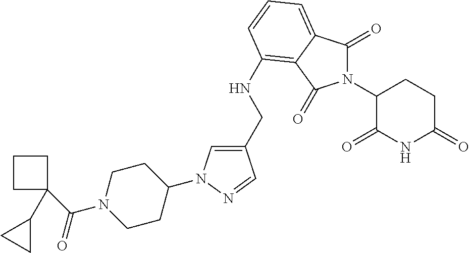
C1(C(N2CCC(N3C=C(CNC4=C5C(=CC=C4)C(=O)N(C4C(=O)NC(=O)CC4)C5=O)C=N3)CC2)=O)(C2CC2)CCC1
